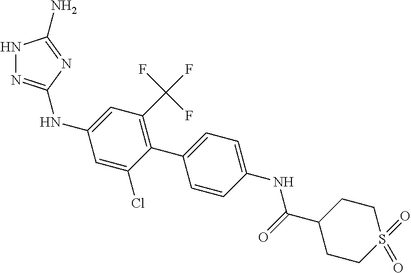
N1N=C(NC2=CC(C(F)(F)F)=C(C3=CC=C(NC(=O)C4CCS(=O)(=O)CC4)C=C3)C(Cl)=C2)N=C1N
